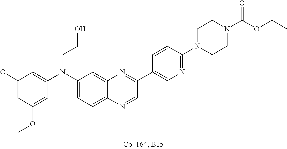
C1(OC)=CC(OC)=CC(N(C2=CC=C3C(=C2)N=C(C2=CN=C(N4CCN(C(OC(C)(C)C)=O)CC4)C=C2)C=N3)CCO)=C1
